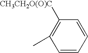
C1=CC=CC([CH3CH2O(O)C])=C1C
